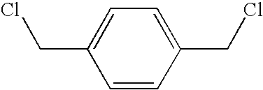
C1=CC(CCl)=CC=C1CCl
